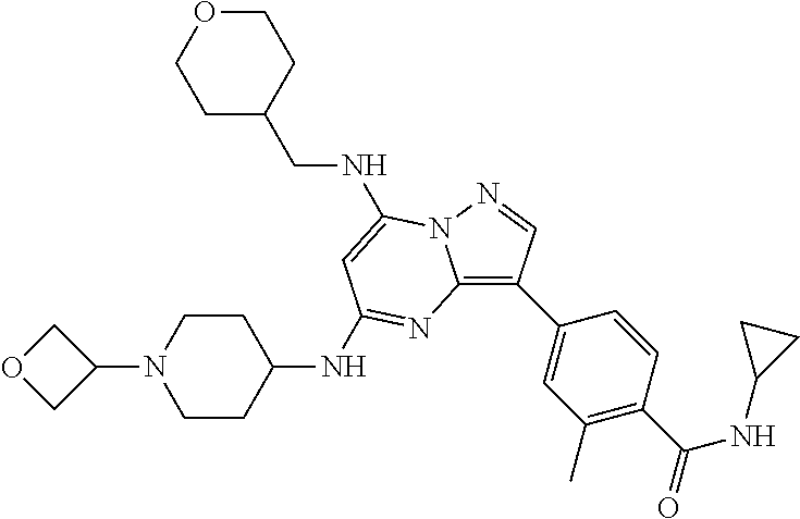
C1OCCC(CNC2=CC(NC3CCN(C4COC4)CC3)=NC3=C(C4=CC(C)=C(C(=O)NC5CC5)C=C4)C=NN32)C1
